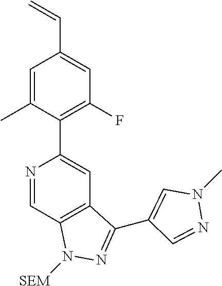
N1=CC2=C(C=C1C1=C(F)C=C(C=C)C=C1C)C(C1=CN(C)N=C1)=NN2[SEM]
